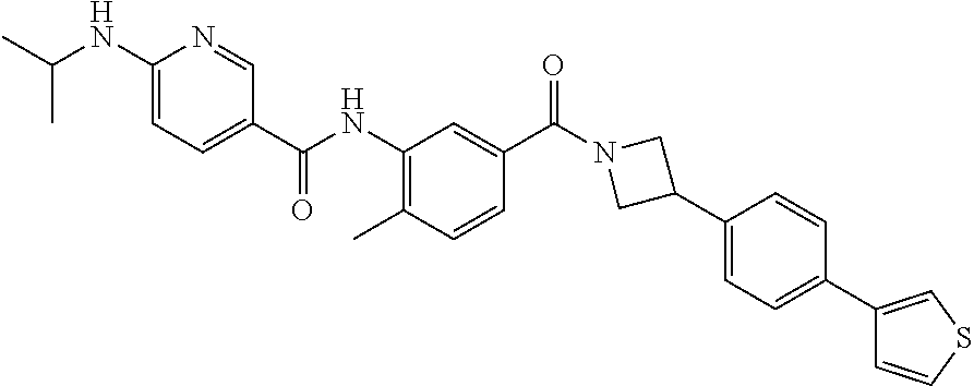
CC1=C(NC(C2=CC=C(NC(C)C)N=C2)=O)C=C(C(N2CC(C3=CC=C(C4=CSC=C4)C=C3)C2)=O)C=C1
